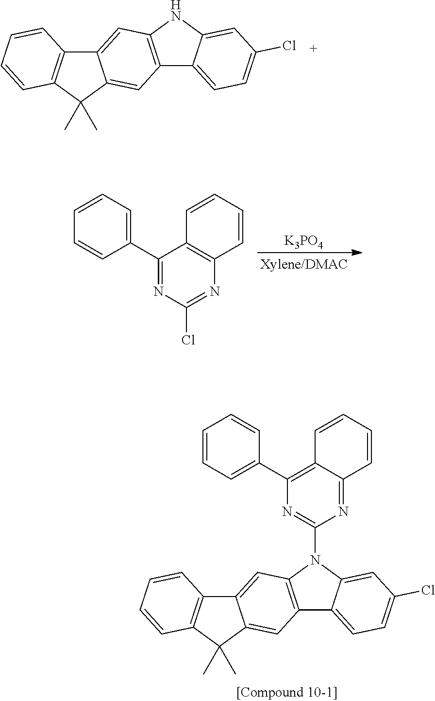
C12=C(NC3=CC(Cl)=CC=C13)C=C1C(=C2)C(C)(C)C2=C1C=CC=C2.[K3PO4].C1(C2=CC=CC=C2)=NC(Cl)=NC2=C1C=CC=C2.C12=C(C=C3C(=C1)C(C)(C)C1=C3C=CC=C1)N(C1=NC(C3=CC=CC=C3)=C3C(=N1)C=CC=C3)C1=CC(Cl)=CC=C21
